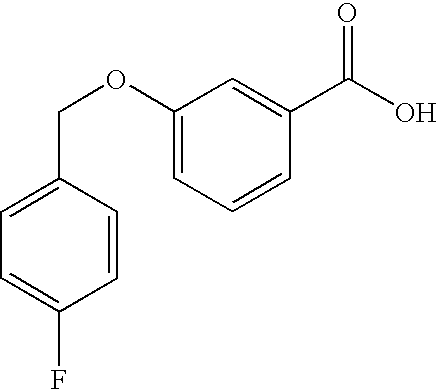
C1=C(COC2=CC=CC(C(O)=O)=C2)C=CC(F)=C1
